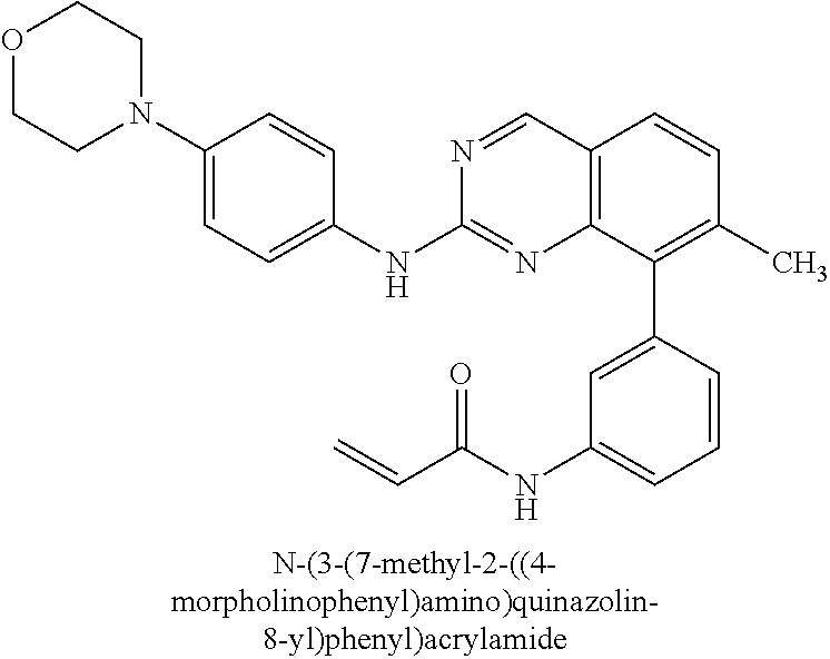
N1=CC2=C(N=C1NC1=CC=C(N3CCOCC3)C=C1)C(C1=CC(NC(C=C)=O)=CC=C1)=C(C)C=C2
